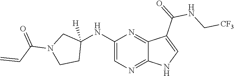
C1(NC2([H])CN(C(C=C)=O)CC2)=CN=C2C(=N1)C(C(NC[CF3])=O)=CN2
